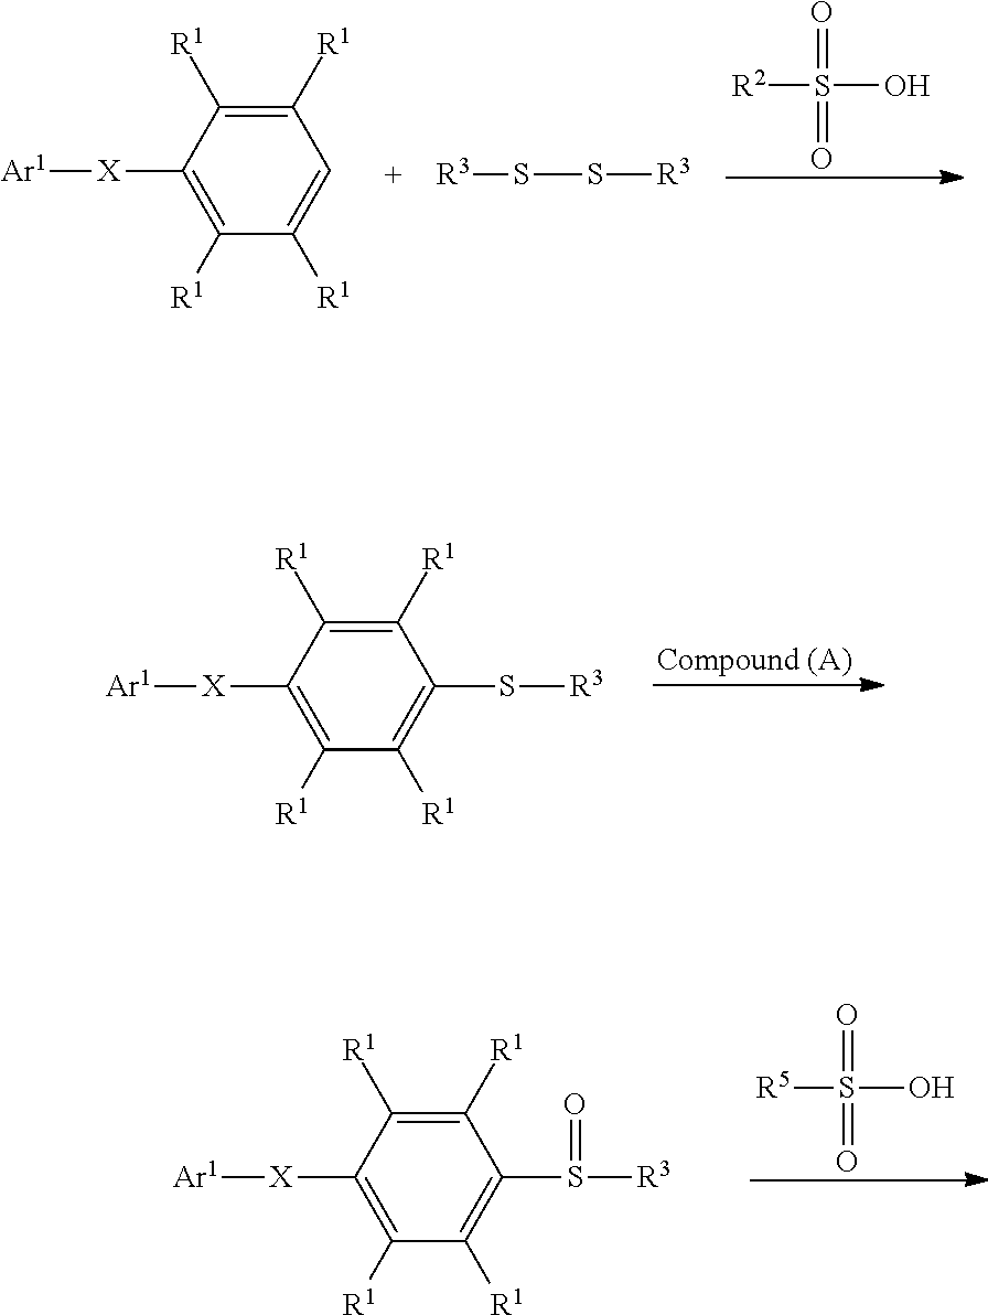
S(O)([R2])(=O)=O.C1([R1])=C([R1])C([X][Ar1])=C([R1])C([R1])=C1.[R3]SS[R3].C1([R1])=C([R1])C([X][Ar1])=C([R1])C([R1])=C1S[R3].S(O)([R5])(=O)=O.C1([R1])=C([R1])C([X][Ar1])=C([R1])C([R1])=C1S([R3])=O
